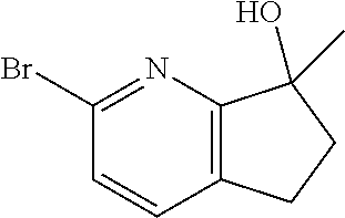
C1(Br)=NC2=C(C=C1)CCC2(C)O
